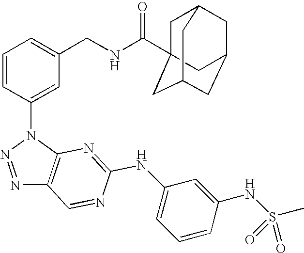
N1=NN(C2=CC(CNC(=O)C34CC5CC(CC(C3)C5)C4)=CC=C2)C2=C1C=NC(NC1=CC=CC(NS(C)(=O)=O)=C1)=N2
